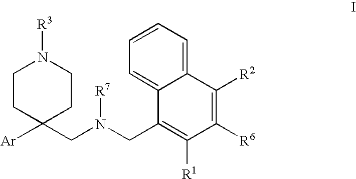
C12=CC=CC=C1C(CN(CC1([Ar])CCN([R3])CC1)[R7])=C([R1])C([R6])=C2[R2]
